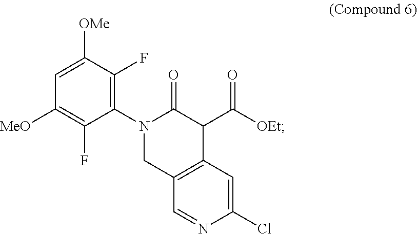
C1=C([OMe])C(F)=C(N2C(=O)C(C([OEt])=O)C3=C(C2)C=NC(Cl)=C3)C(F)=C1[MeO]
